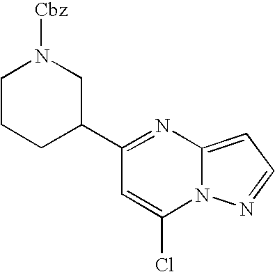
C12=CC=NN1C(Cl)=CC(C1CN([Cbz])CCC1)=N2
